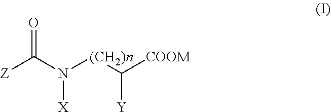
[Z]C(N([(CH2)n]C([COOM])[Y])[X])=O
